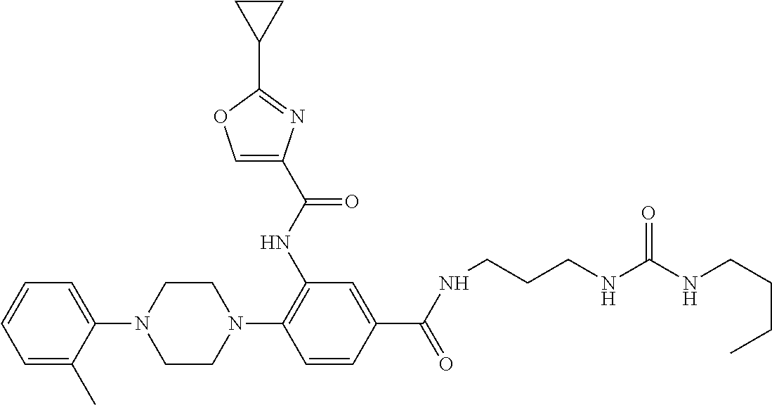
C1=CC=C(C)C(N2CCN(C3=C(NC(C4=COC(C5CC5)=N4)=O)C=C(C(=O)NCCCNC(NCCCC)=O)C=C3)CC2)=C1
